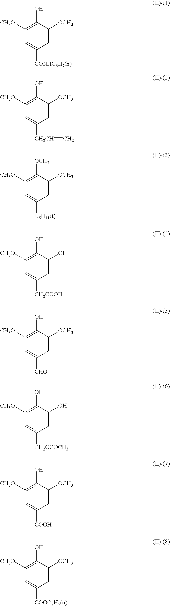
C1([CH3O])=C(O)C([OCH3])=CC([CONHC3H7(n)])=C1.C1([CH3O])=C(O)C([OCH3])=CC([CH2CH]=C)=C1.C1([CH3O])=C([OCH3])C([OCH3])=CC([C5H11(t)])=C1.C1([CH3O])=C(O)C(O)=CC([CH2COOH])=C1.C1([CH3O])=C(O)C([OCH3])=CC([CHO])=C1.C1([CH3O])=C(O)C(O)=CC([CH2OCOCH3])=C1.C1([CH3O])=C(O)C([OCH3])=CC([COOH])=C1.C1([CH3O])=C(O)C([OCH3])=CC([COOC3H7(n)])=C1
